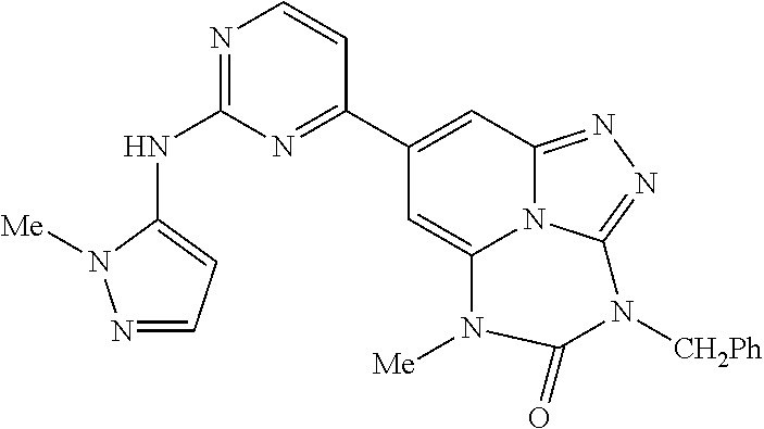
N1=C(NC2=CC=NN2[Me])N=C(C2=CC3=NN=C4N3C(=C2)N([Me])C(=O)N4[CH2Ph])C=C1
